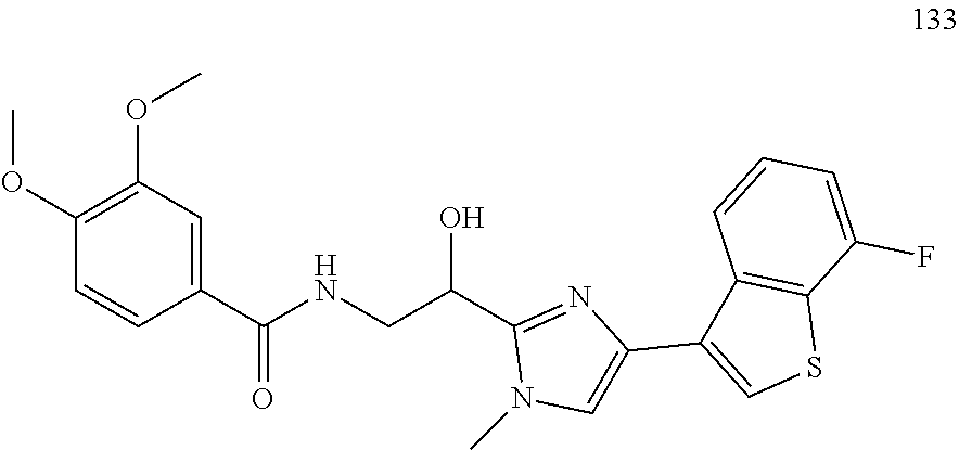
C1=CC(C(NCC(C2=NC(C3=CSC4=C3C=CC=C4F)=CN2C)O)=O)=CC(OC)=C1OC
